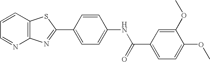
C1=CC2=C(N=C1)N=C(C1=CC=C(NC(C3=CC=C(OC)C(OC)=C3)=O)C=C1)S2
